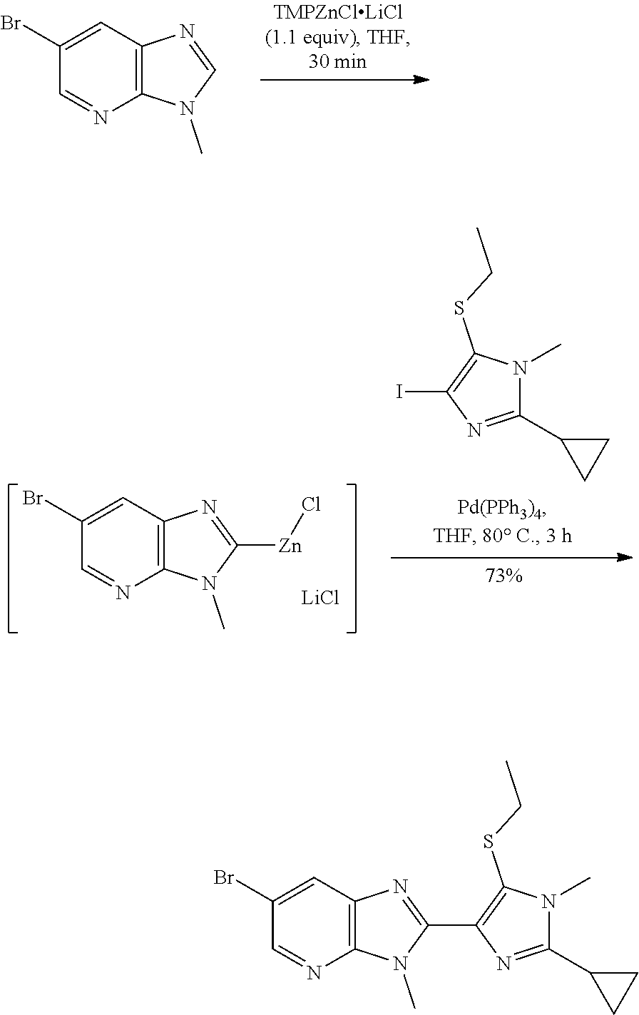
C12=C(C=C(Br)C=N1)N=CN2C.C12=C(C=C(Br)C=N1)N=C([Zn]Cl)N2C.[LiCl].C1(C2CC2)=NC(I)=C(SCC)N1C.C12=C(C=C(Br)C=N1)N=C(C1=C(SCC)N(C)C(C3CC3)=N1)N2C
